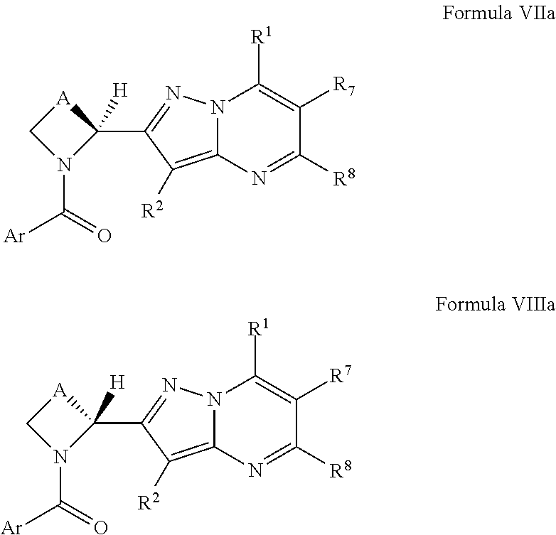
N12C(=C([R2])C(C3([H])[A]CN3C([Ar])=O)=N1)N=C([R8])C([R7])=C2[R1].N12C(=C([R2])C(C3([H])[A]CN3C([Ar])=O)=N1)N=C([R8])C([R7])=C2[R1]
